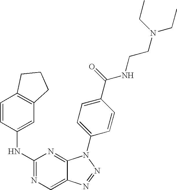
C1=CC(NC2=NC=C3C(=N2)N(C2=CC=C(C(NCCN(CC)CC)=O)C=C2)N=N3)=CC2=C1CCC2
